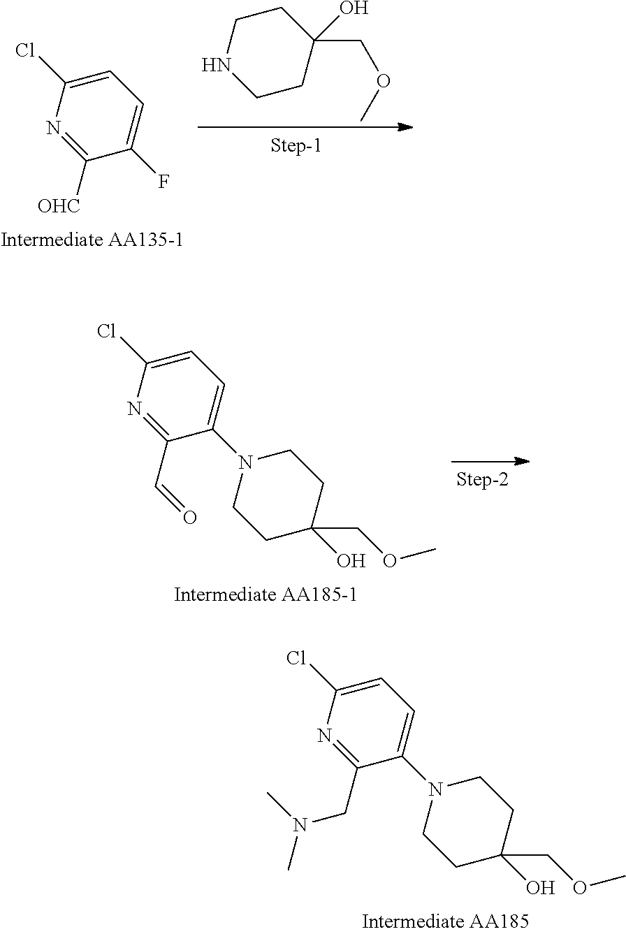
C1=C(Cl)N=C(CN(C)C)C(N2CCC(O)(COC)CC2)=C1.C1=C(Cl)N=C([OHC])C(F)=C1.C1CNCCC1(COC)O.C1=C(Cl)N=C(C=O)C(N2CCC(O)(COC)CC2)=C1
